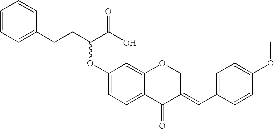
C1=CC=C(CCC(C(O)=O)OC2=CC=C3C(=C2)OCC(=CC2=CC=C(OC)C=C2)C3=O)C=C1
